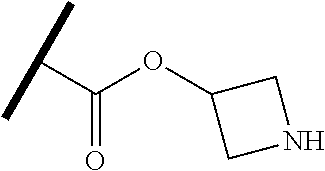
C(C(OC1CNC1)=O)(C)C
